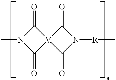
C1(=O)[V]2(C(=O)N1C)C(=O)N([R]C)C2=O
